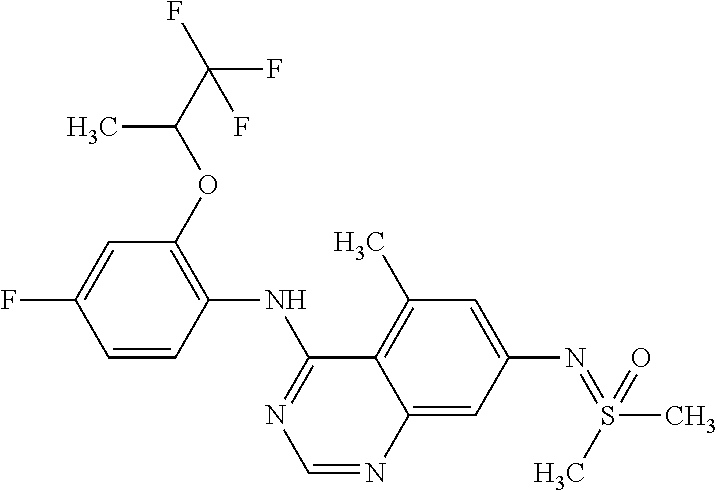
C1=CC(NC2=NC=NC3=CC(N=S(C)(C)=O)=CC(C)=C23)=C(OC(C)C(F)(F)F)C=C1F
